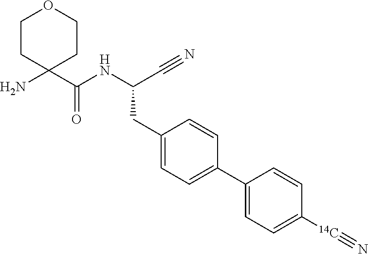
C1CC(N)(C(=O)NC(C#N)CC2=CC=C(C3=CC=C([14C]#N)C=C3)C=C2)CCO1
